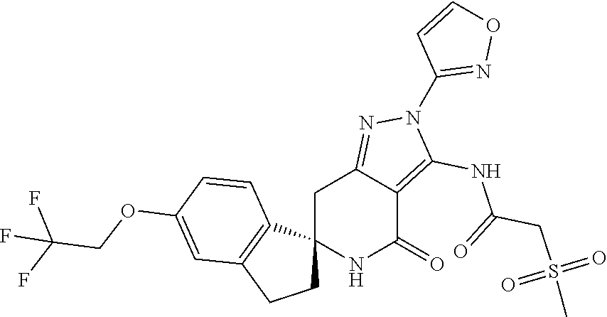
C12(NC(=O)C3=C(NC(CS(C)(=O)=O)=O)N(C4=NOC=C4)N=C3C1)CCC1=C2C=CC(OCC(F)(F)F)=C1
